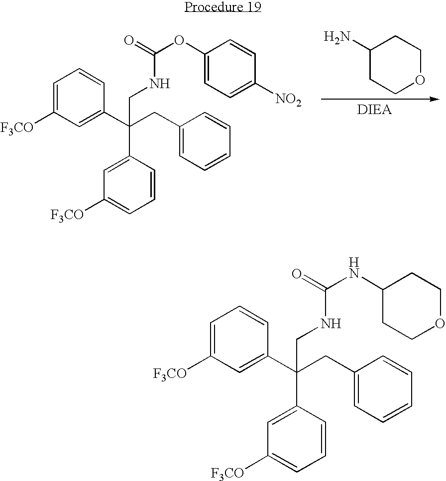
C1(N)CCOCC1.C1=C([F3CO])C=C(C(CC2=CC=CC=C2)(C2=CC([F3CO])=CC=C2)CNC(=O)OC2=CC=C([NO2])C=C2)C=C1.C1=C([F3CO])C=C(C(CC2=CC=CC=C2)(C2=CC([F3CO])=CC=C2)CNC(=O)NC2CCOCC2)C=C1
